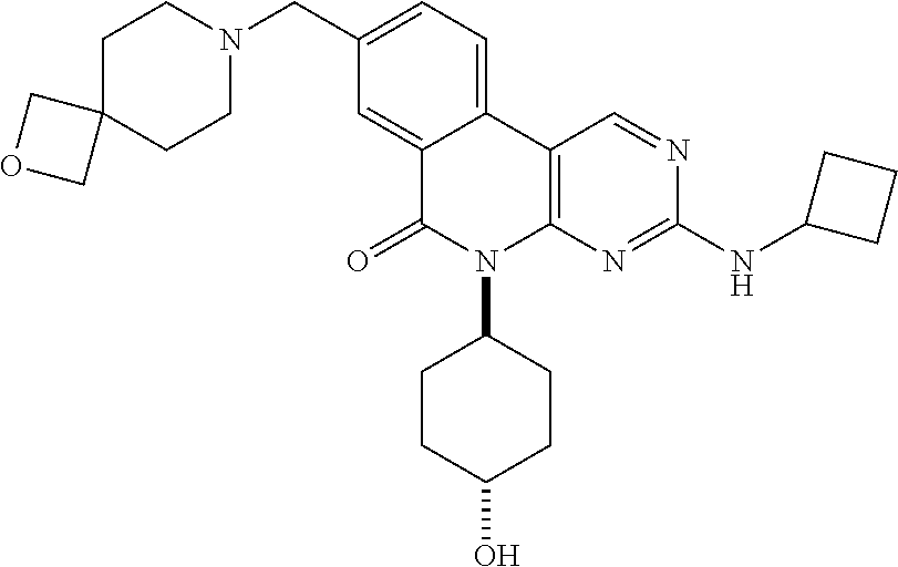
C1C2(CCN(CC3=CC=C4C(=C3)C(=O)N(C3CCC(O)CC3)C3=C4C=NC(NC4CCC4)=N3)C1)COC2
